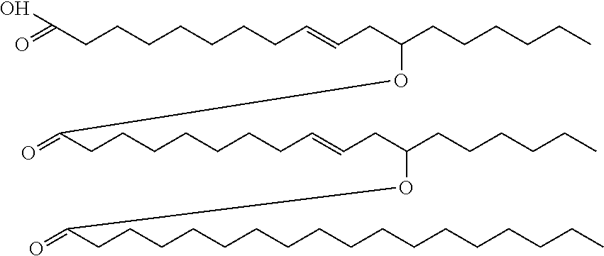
O=C(CCCCCCCC=CCC(CCCCCC)OC(CCCCCCCC=CCC(CCCCCC)OC(CCCCCCCCCCCCCCCCC)=O)=O)O
